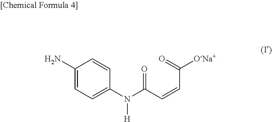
C1(N)=CC=C(N(C(C=CC([O-Na+])=O)=O)[H])C=C1
